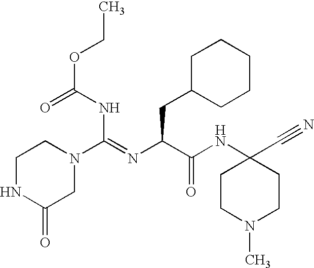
O=C(NC(=NC(C(NC1(C#N)CCN(C)CC1)=O)CC1CCCCC1)N1CC(=O)NCC1)OCC
